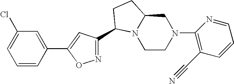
C1=CC(C2=CC(C3N4CCN(C5=C(C#N)C=CC=N5)CC4CC3)=NO2)=CC(Cl)=C1
